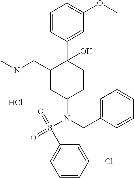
CN(CC1C(C2=CC(OC)=CC=C2)(O)CCC(N(CC2=CC=CC=C2)S(C2=CC=CC(Cl)=C2)(=O)=O)C1)C.Cl
